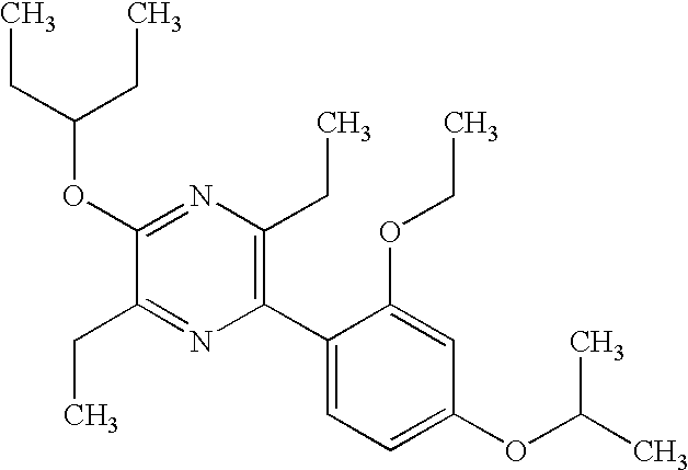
C1(OC(CC)CC)=NC(CC)=C(C2=CC=C(OC(C)C)C=C2OCC)N=C1CC
